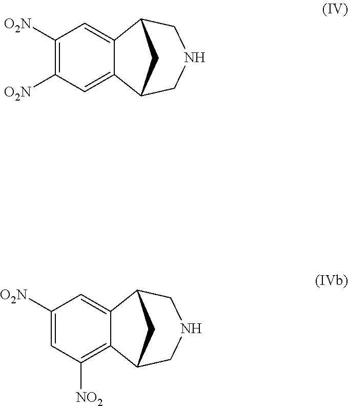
C1([O2N])=C([O2N])C=C2C(=C1)C1CNCC2C1.C1([O2N])=CC([NO2])=C2C(=C1)C1CNCC2C1
